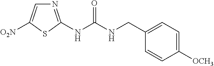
N1=C(NC(NCC2=CC=C([OCH3])C=C2)=O)SC([O2N])=C1
